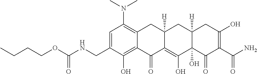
C1=C(CNC(OCCCC)=O)C(O)=C2C(=C1N(C)C)CC1([H])C(=C(O)C3(O)C([H])(C1)CC(O)=C(C(N)=O)C3=O)C2=O
